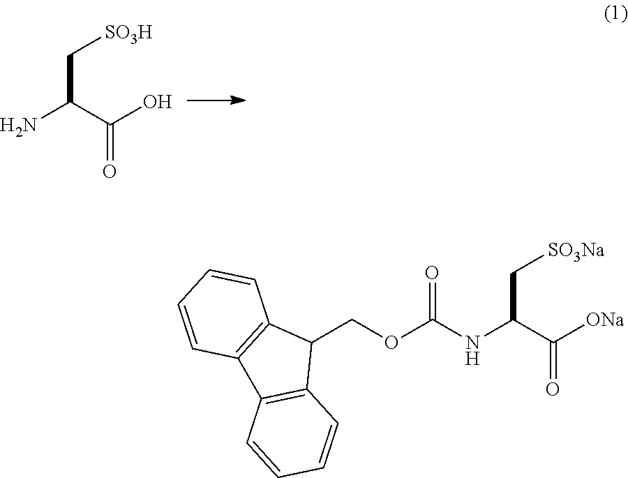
NC(C(O)=O)C[SO3H].C1(COC(NC(C([ONa])=O)C[SO3Na])=O)C2=C(C3=C1C=CC=C3)C=CC=C2
